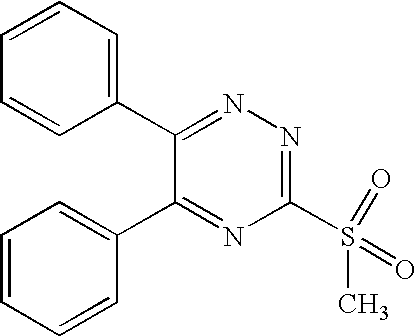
C1=CC=C(C2=NN=C(S(C)(=O)=O)N=C2C2=CC=CC=C2)C=C1
